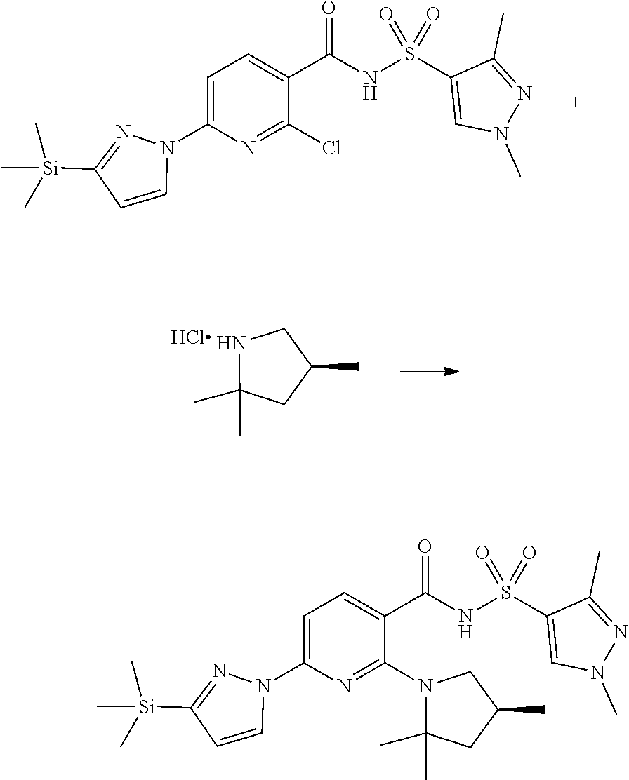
C1=C(N2C=CC([Si](C)(C)C)=N2)N=C(Cl)C(C(NS(C2=CN(C)N=C2C)(=O)=O)=O)=C1.Cl.N1C(C)(C)CC(C)C1.C1=C(N2C=CC([Si](C)(C)C)=N2)N=C(N2C(C)(C)CC(C)C2)C(C(NS(C2=CN(C)N=C2C)(=O)=O)=O)=C1
